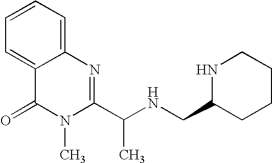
C1=C2C(=CC=C1)N=C(C(NCC1CCCCN1)C)N(C)C2=O
